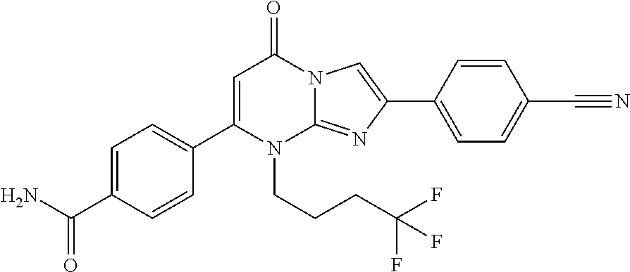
NC(=O)C1=CC=C(C2=CC(=O)N3C(=NC(C4=CC=C(C#N)C=C4)=C3)N2CCCC(F)(F)F)C=C1
